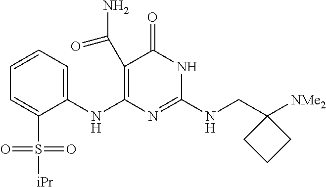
C1(C(N)=O)=C(NC2=CC=CC=C2S([iPr])(=O)=O)N=C(NCC2([NMe2])CCC2)NC1=O
